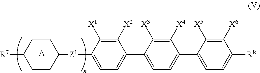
C1([X4])=C([X3])C(C2=CC=C([Z1]C3CCC([R7])CC3)C([X1])=C2[X2])=CC=C1C1=CC=C([R8])C([X6])=C1[X5].[A]
